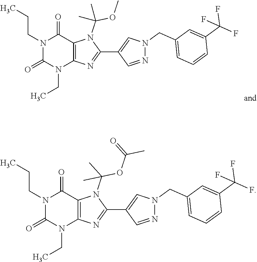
N1(CCC)C(=O)N(CC)C2=C(C1=O)N(C(OC)(C)C)C(C1=CN(CC3=CC=CC(C(F)(F)F)=C3)N=C1)=N2.N1(CCC)C(=O)N(CC)C2=C(C1=O)N(C(OC(C)=O)(C)C)C(C1=CN(CC3=CC=CC(C(F)(F)F)=C3)N=C1)=N2
